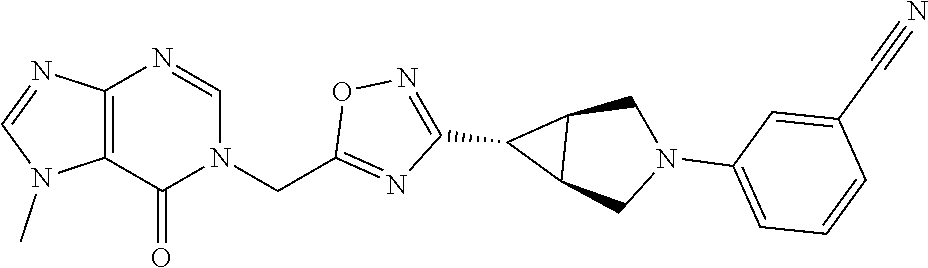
C12=C(N=CN(CC3=NC(C4C5C4CN(C4=CC=CC(C#N)=C4)C5)=NO3)C1=O)N=CN2C
